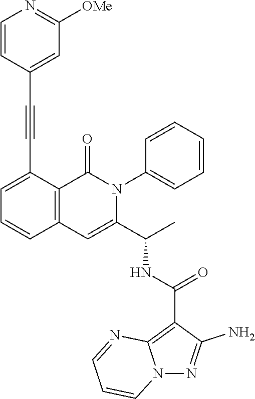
C1=C(C#CC2=CC([OMe])=NC=C2)C2=C(C=C1)C=C(C(C)NC(C1=C3N(N=C1N)C=CC=N3)=O)N(C1=CC=CC=C1)C2=O
